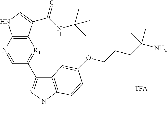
N1=CC(C2=NN(C)C3=C2C=C(OCCCC(N)(C)C)C=C3)=[R1]C2=C1NC=C2C(=O)NC(C)(C)C
